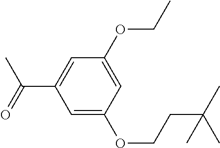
C1(OCC)=CC(OCCC(C)(C)C)=CC(C(C)=O)=C1
